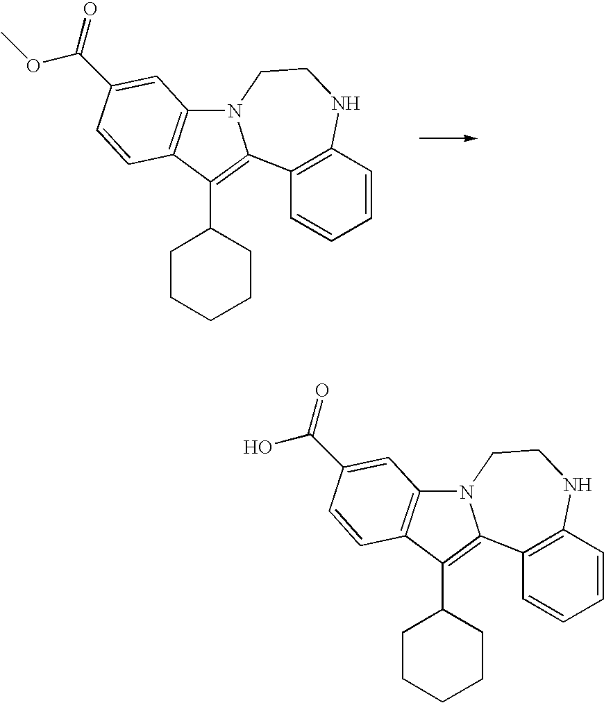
C1(C2CCCCC2)=C2C3=C(C=CC=C3)NCCN2C2=C1C=CC(C(OC)=O)=C2.C1(C2CCCCC2)=C2C3=C(C=CC=C3)NCCN2C2=C1C=CC(C(O)=O)=C2
